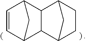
C1=CC2C3C(C1C2)C1CCC3C1
